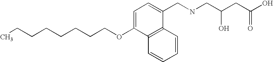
CCCCCCCCOC1=CC=C(CNCC(CC(O)=O)O)C2=C1C=CC=C2
